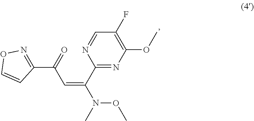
C1=NC(C(=CC(=O)C2=NOC=C2)N(OC)C)=NC(OC)=C1F
